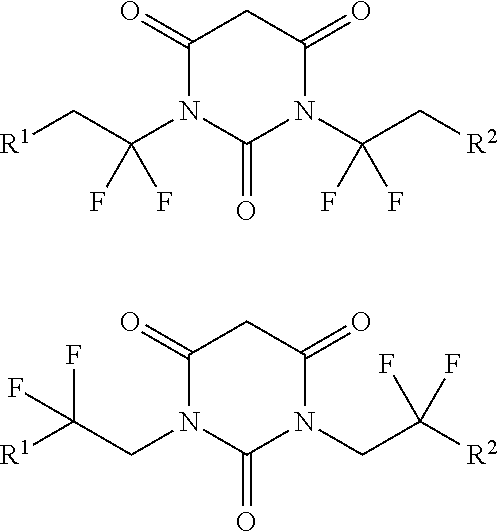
C1(=O)N(C(C[R1])(F)F)C(=O)N(C(C[R2])(F)F)C(=O)C1.C1(=O)N(CC([R1])(F)F)C(=O)N(CC([R2])(F)F)C(=O)C1
